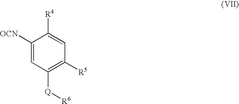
C1([OCN])=CC([Q][R6])=C([R5])C=C1[R4]
